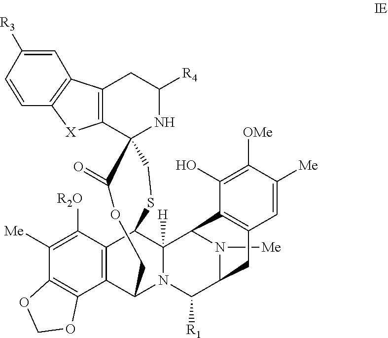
C12=C(CC([R4])NC13C(=O)OCC1C4=C(C([R2O])=C([Me])C5=C4OCO5)C(C4([H])N1C([R1])C1N([Me])C4C4=C(C1)C=C([Me])C([OMe])=C4O)SC3)C1=C([X]2)C=CC([R3])=C1
